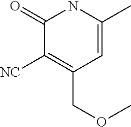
C1(=O)C([NC])=C(COC)C=C(C)N1
